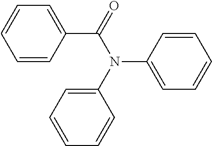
C1=CC(C(N(C2=CC=CC=C2)C2=CC=CC=C2)=O)=CC=C1
